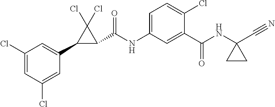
C1(C2C(C(NC3=CC=C(Cl)C(C(NC4(C#N)CC4)=O)=C3)=O)C2(Cl)Cl)=CC(Cl)=CC(Cl)=C1
